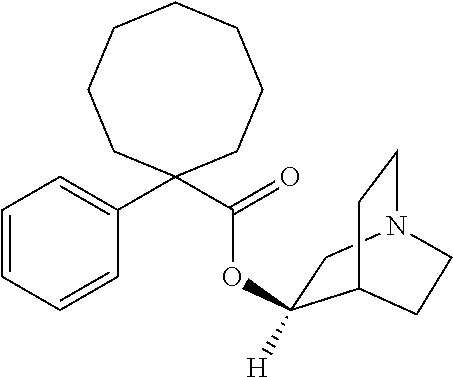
C1=CC=CC(C2(C(=O)OC3([H])CN4CCC3CC4)CCCCCCC2)=C1
